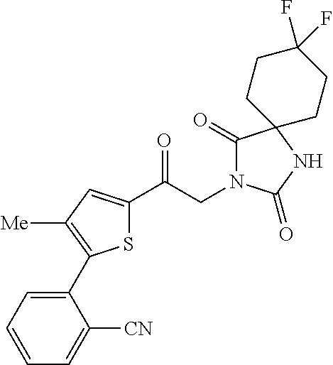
S1C(C(CN2C(=O)C3(NC2=O)CCC(F)(F)CC3)=O)=CC([Me])=C1C1=CC=CC=C1[CN]
